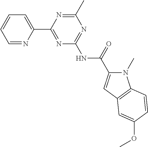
C1=NC(C2=NC(NC(=O)C3=CC4=C(N3C)C=CC(OC)=C4)=NC(C)=N2)=CC=C1
